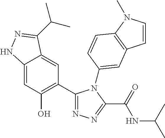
C1=C2C(=CC(C3=NN=C(C(=O)NC(C)C)N3C3=CC4=C(N(C)C=C4)C=C3)=C1O)C(C(C)C)=NN2
